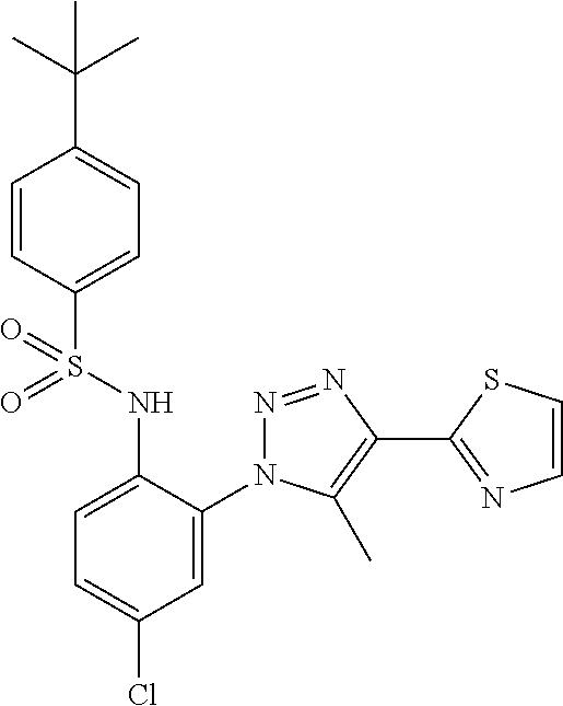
C1=CC(S(NC2=CC=C(Cl)C=C2N2N=NC(C3=NC=CS3)=C2C)(=O)=O)=CC=C1C(C)(C)C
